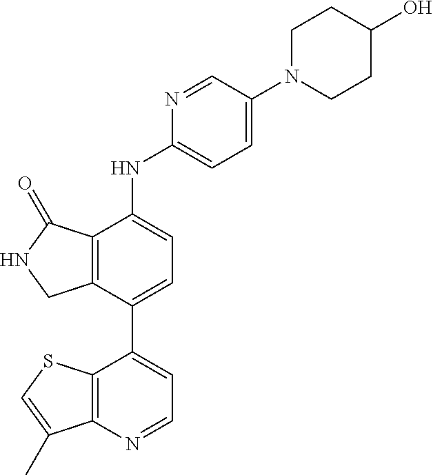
C1(C2=CC=C(NC3=CC=C(N4CCC(O)CC4)C=N3)C3=C2CNC3=O)=CC=NC2=C1SC=C2C
